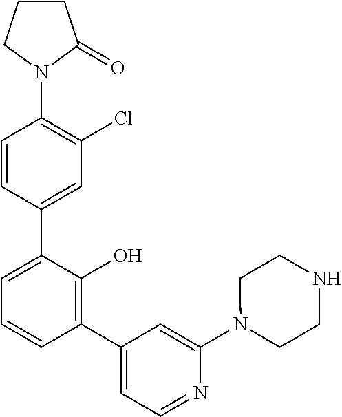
C1(N2C(=O)CCC2)=C(Cl)C=C(C2=CC=CC(C3=CC=NC(N4CCNCC4)=C3)=C2O)C=C1
